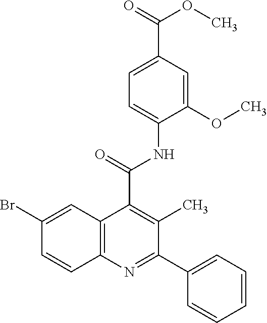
C12=C(N=C(C3=CC=CC=C3)C(C)=C1C(=O)NC1=CC=C(C(=O)OC)C=C1OC)C=CC(Br)=C2
